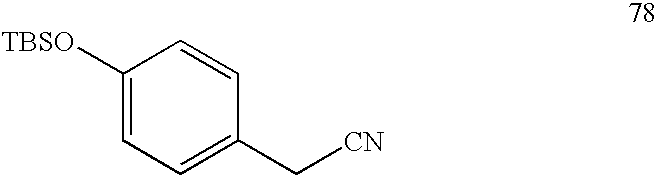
C1([TBSO])=CC=C(C[CN])C=C1
